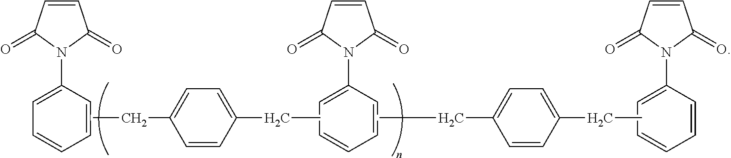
C1=C(N2C(=O)C=CC2=O)C=CC=C1.CCC1=CC=C(CC)C=C1.C1=C(N2C(=O)C=CC2=O)C=CC=C1.CCC1=CC=C(CC)C=C1.C1=C(N2C(=O)C=CC2=O)C=CC=C1
